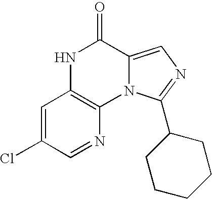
N1C2=C(N3C(=CN=C3C3CCCCC3)C1=O)N=CC(Cl)=C2
